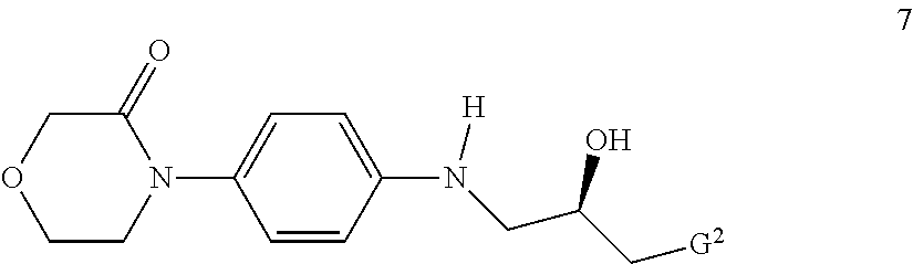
C1CN(C2=CC=C(N(CC(C[G2])O)[H])C=C2)C(=O)CO1
